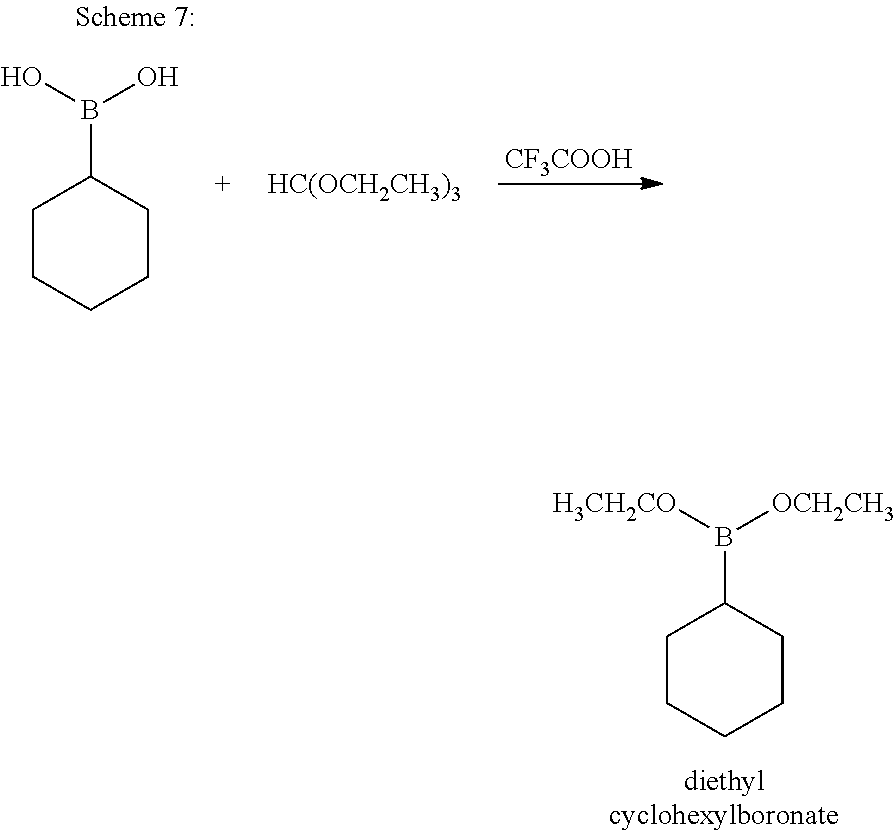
[CF3COOH].C1CCCCC1B(O)O.[HC(OCH2CH3)3].C1CCCCC1B([H3CH2CO])[OCH2CH3]
